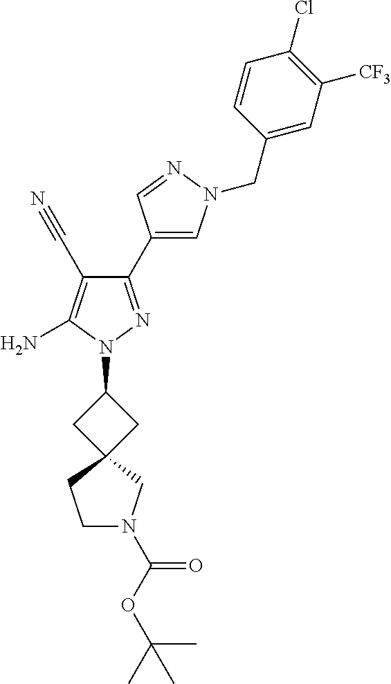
C1(C2=CN(CC3=CC([CF3])=C(Cl)C=C3)N=C2)=NN(C2CC3(C2)CN(C(OC(C)(C)C)=O)CC3)C(N)=C1C#N
